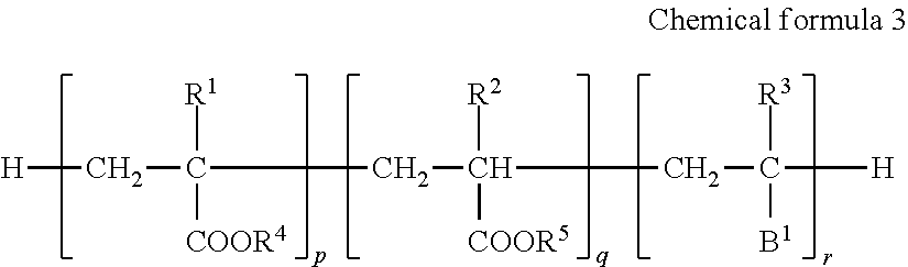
[H]CC([R1])([COOR4])CC([R2])(CC([R3])([B1])[H])[COOR5]
